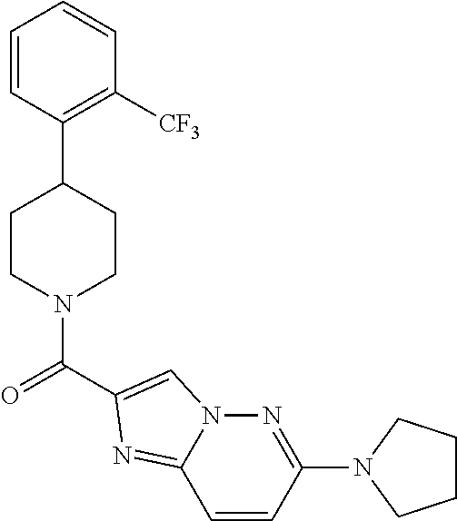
C1=CC(C2CCN(C(=O)C3=CN4N=C(N5CCCC5)C=CC4=N3)CC2)=C([CF3])C=C1
